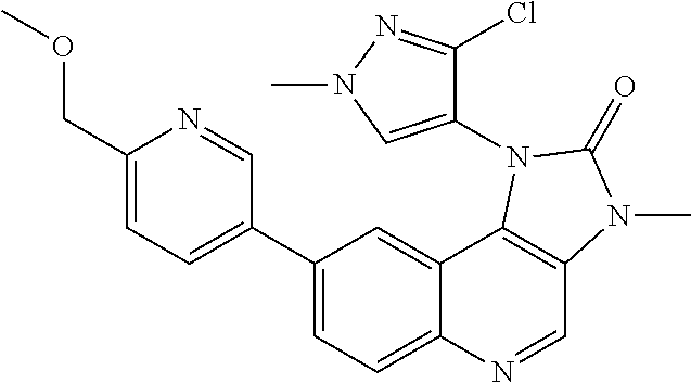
C1(C2=CC=C(COC)N=C2)=CC=C2C(=C1)C1=C(C=N2)N(C)C(=O)N1C1=CN(C)N=C1Cl
